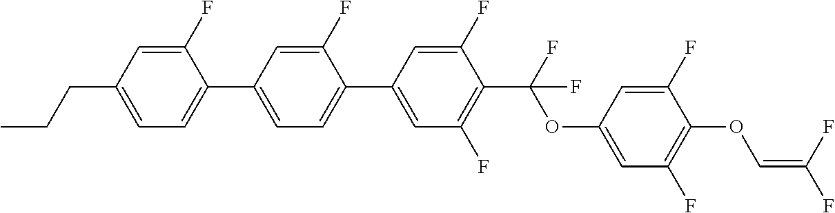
C1(F)=CC(CCC)=CC=C1C1=CC=C(C2=CC(F)=C(C(F)(OC3=CC(F)=C(OC=C(F)F)C(F)=C3)F)C(F)=C2)C(F)=C1
